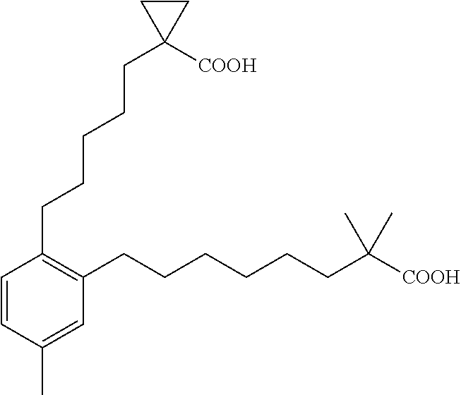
C1=CC(C)=CC(CCCCCCC([COOH])(C)C)=C1CCCCCC1([COOH])CC1
